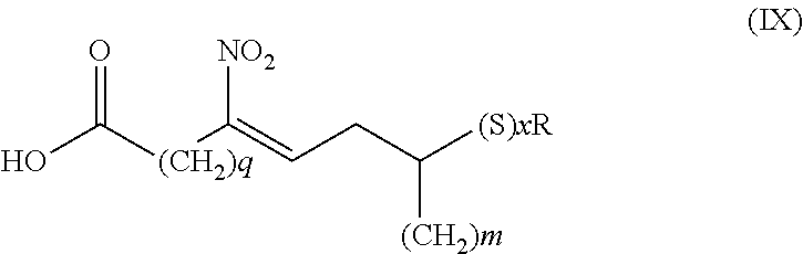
O=C([(CH2)q]C([NO2])=CCC([(S)xR])[(CH2)m])O
